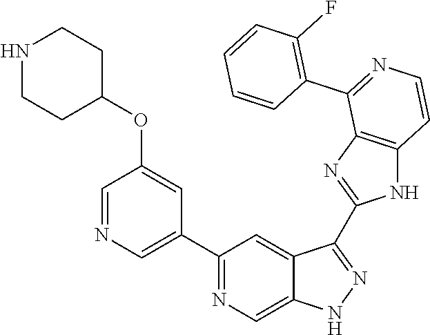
C1(C2=NC=C3C(=C2)C(C2=NC4=C(N2)C=CN=C4C2=C(F)C=CC=C2)=NN3)=CN=CC(OC2CCNCC2)=C1
